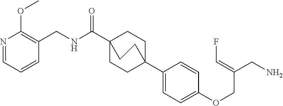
C1(C23CCC(C(NCC4=C(OC)N=CC=C4)=O)(CC2)CC3)=CC=C(OCC(CN)=CF)C=C1
